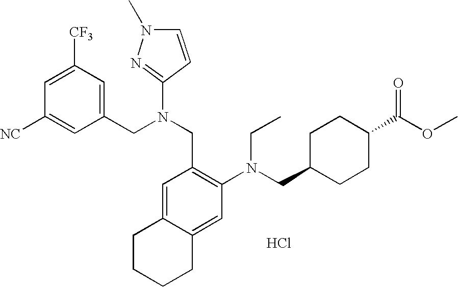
C1([NC])=CC(CN(CC2=C(N(CC3CCC(C(OC)=O)CC3)CC)C=C3C(=C2)CCCC3)C2=NN(C)C=C2)=CC([CF3])=C1.Cl
